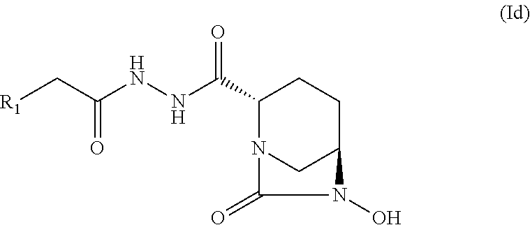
C1(C(NNC(C[R1])=O)=O)N2CC(CC1)N(O)C2=O
